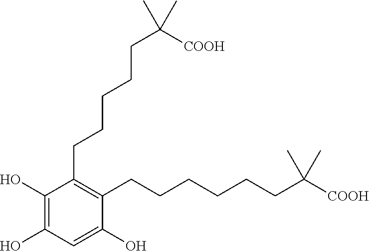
C1(CCCCCC([COOH])(C)C)=C(CCCCCCC([COOH])(C)C)C(O)=CC(O)=C1O
